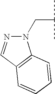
C(C(C)C)N1N=CC2=C1C=CC=C2
